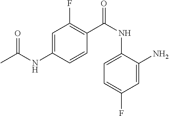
C1=C(NC(C)=O)C=CC(C(NC2=CC=C(F)C=C2N)=O)=C1F
